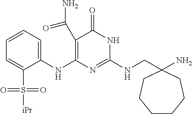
C1(C(N)=O)=C(NC2=CC=CC=C2S([iPr])(=O)=O)N=C(NCC2(N)CCCCCC2)NC1=O
